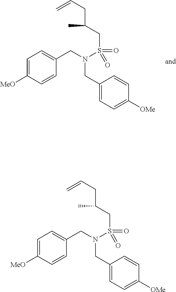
C1=C([MeO])C=CC(CN(S(=O)(=O)CC(CC=C)C)CC2=CC=C([OMe])C=C2)=C1.C1=C([MeO])C=CC(CN(S(=O)(=O)CC(CC=C)C)CC2=CC=C([OMe])C=C2)=C1
